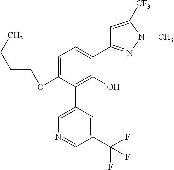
C1(OCCCC)=CC=C(C2=NN(C)C([CF3])=C2)C(O)=C1C1=CN=CC(C(F)(F)F)=C1
